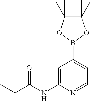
C1=C(NC(CC)=O)N=CC=C1B1OC(C)(C)C(C)(C)O1
